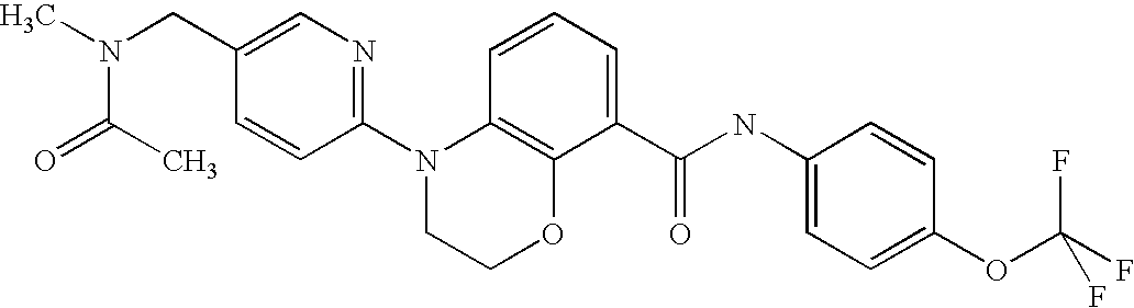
C1(N2CCOC3=C2C=CC=C3C(NC2=CC=C(OC(F)(F)F)C=C2)=O)=NC=C(CN(C(C)=O)C)C=C1
